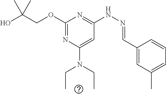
OC(COC1=NC(N(CC)CC)=CC(NN=CC2=CC(C)=CC=C2)=N1)(C)C
